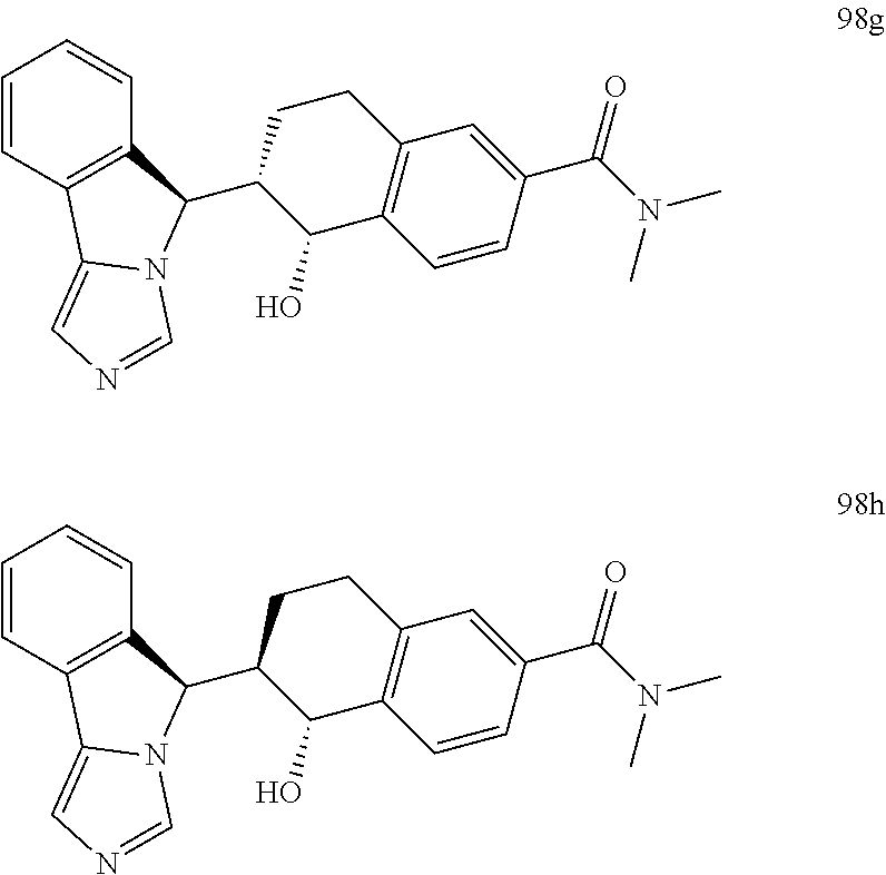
C1=CC2=C(C=C1)C(C1C(O)C3=C(CC1)C=C(C(N(C)C)=O)C=C3)N1C2=CN=C1.C1=CC2=C(C=C1)C(C1C(O)C3=C(CC1)C=C(C(N(C)C)=O)C=C3)N1C2=CN=C1
